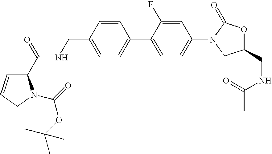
C1(CNC(C2C=CCN2C(=O)OC(C)(C)C)=O)=CC=C(C2=CC=C(N3CC(CNC(C)=O)OC3=O)C=C2F)C=C1
